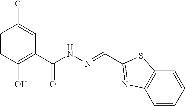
C1=CC(O)=C(C(NN=CC2=NC3=C(C=CC=C3)S2)=O)C=C1Cl
